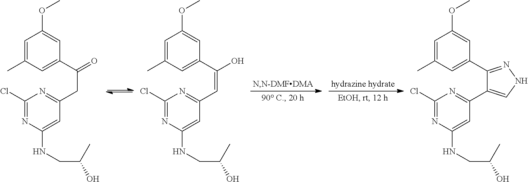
C1=C(C)C=C(C(=O)CC2=NC(Cl)=NC(NCC(O)C)=C2)C=C1OC.C1=C(C)C=C(C(O)=CC2=NC(Cl)=NC(NCC(O)C)=C2)C=C1OC.C1=C(C)C=C(C2=NNC=C2C2=NC(Cl)=NC(NCC(O)C)=C2)C=C1OC
